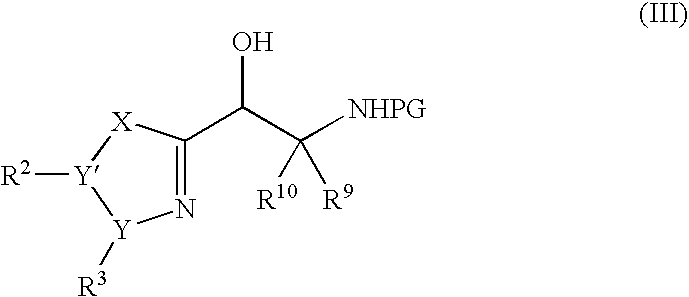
N1=C(C(C([NHPG])([R10])[R9])O)[X][Y]([R2])[Y]1[R3]
